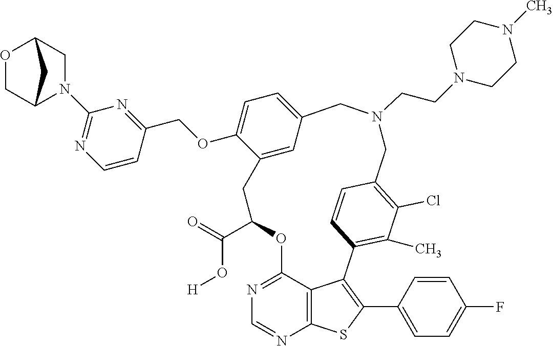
O(C1=CC=C2C=C1CC(C(O[H])=O)OC1=NC=NC3=C1C(=C(C1=CC=C(F)C=C1)S3)C1=C(C)C(Cl)=C(C=C1)CN(CCN1CCN(C)CC1)C2)CC1=NC(N2C3COC(C2)C3)=NC=C1
